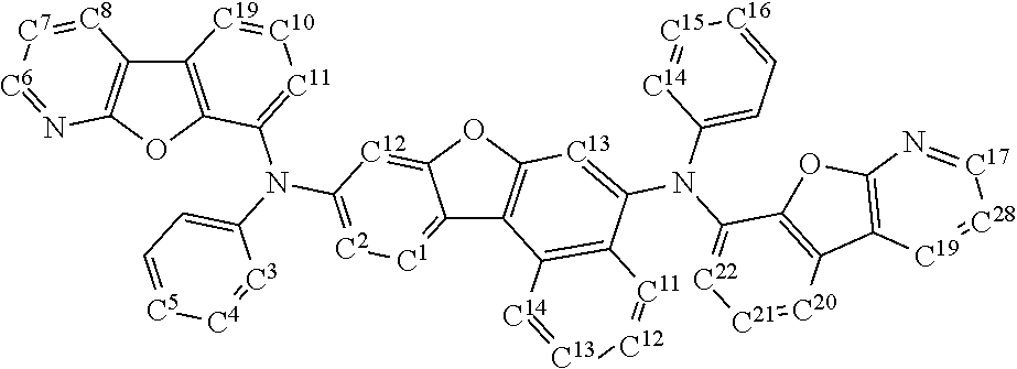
C12=C(OC3=C1[C8]=[C7][C6]=N3)C(N(C1=CC=[C5][C4]=[C3]1)C1=[C2][C1]=C3C4=C(OC3=[C12]1)[C13]=C(N(C1=[C22][C21]=[C20]C3=C1OC1=C3[C19]=[C28][C17]=N1)C1=CC=[C16][C15]=[C14]1)C1=C4[C14]=[C13][C12]=[C11]1)=[C11][C10]=[C19]2
